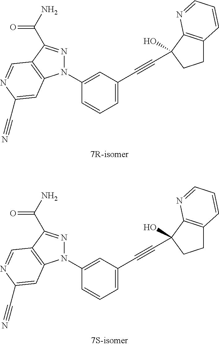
N1(C2=CC(C#CC3(O)C4=C(CC3)C=CC=N4)=CC=C2)N=C(C(N)=O)C2=C1C=C(C#N)N=C2.N1(C2=CC(C#CC3(O)C4=C(CC3)C=CC=N4)=CC=C2)N=C(C(N)=O)C2=C1C=C(C#N)N=C2
